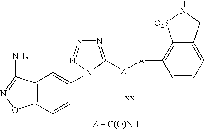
N1=C([Z][A]C2=C3C(=CC=C2)CN[O2S]3)N(C2=CC3=C(C=C2)ON=C3N)N=N1
